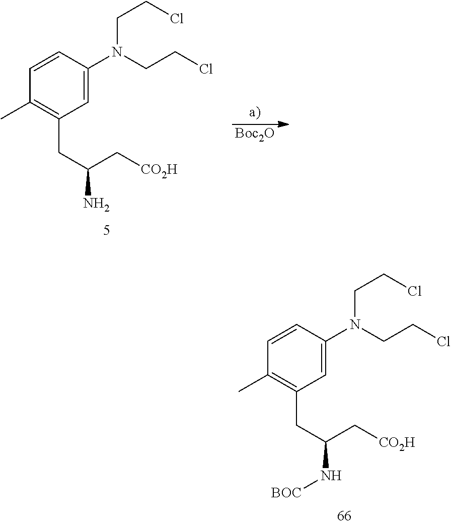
C1=CC(C)=C(CC(C[CO2H])N[BOC])C=C1N(CCCl)CCCl.C1=CC(C)=C(CC(C[CO2H])N)C=C1N(CCCl)CCCl.[Boc2O]
